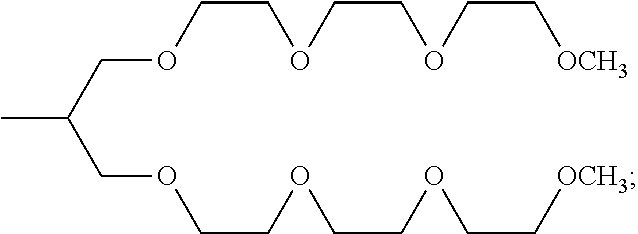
O(CCOCC(COCCOCCOCC[OCH3])C)CCOCC[OCH3]
